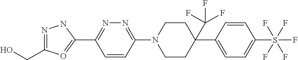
OCC1=NNC(C2=NN=C(N3CCC(C(F)(F)F)(C4=CC=C(S(F)(F)(F)(F)F)C=C4)CC3)C=C2)=O1
